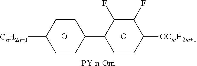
[PY-n-Om].O.O.[CnH2n+1]C1CCC(C2C(F)C(F)C([OCmH2m+1])CC2)CC1
